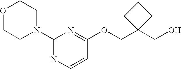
O1CCN(C2=NC=CC(OCC3(CO)CCC3)=N2)CC1
